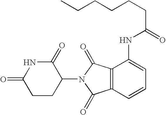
C1(=O)CCC(N2C(=O)C3=C(C=CC=C3NC(CCCCCC)=O)C2=O)C(=O)N1
